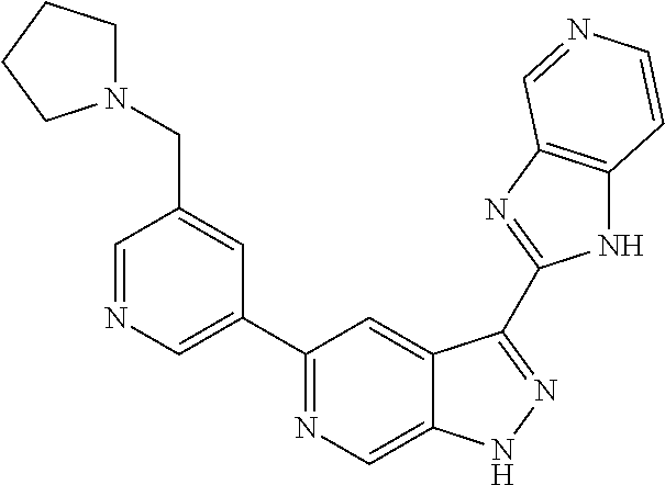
C1=NC=C(C2=NC=C3C(=C2)C(C2=NC4=C(N2)C=CN=C4)=NN3)C=C1CN1CCCC1
